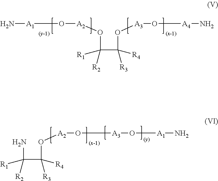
N[A1]O[A2]OC(C(O[A3]O[A4]N)([R3])[R4])([R1])[R2].NC(C(O[A2]O[A3]O[A1]N)([R3])[R4])([R1])[R2]
